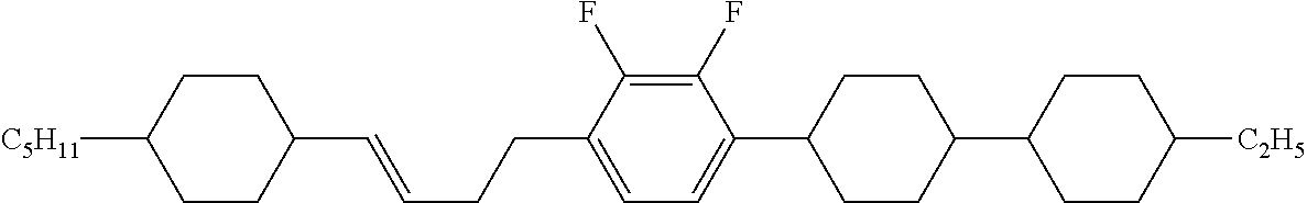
C1(C=CCCC2=CC=C(C3CCC(C4CCC([C2H5])CC4)CC3)C(F)=C2F)CCC([C5H11])CC1
